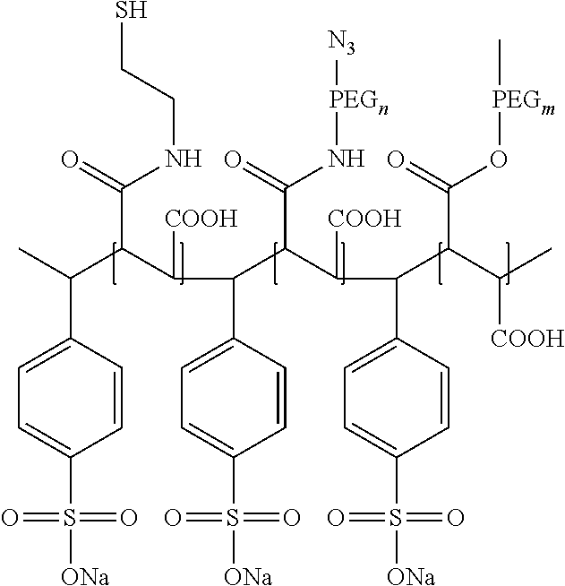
C1=CC(C(C)C(C(C(C2=CC=C(S(=O)(=O)[ONa])C=C2)C(C(C(C2=CC=C(S(=O)(=O)[ONa])C=C2)C(C(C)[COOH])C(=O)O[PEGm]C)[COOH])C(=O)N[PEGn][N3])[COOH])C(=O)NCCS)=CC=C1S(=O)(=O)[ONa]
